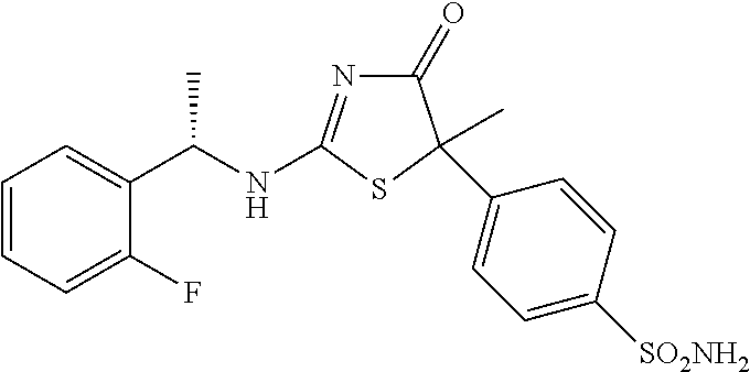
C1=CC=C(F)C(C(NC2=NC(=O)C(C3=CC=C([SO2NH2])C=C3)(C)S2)C)=C1
